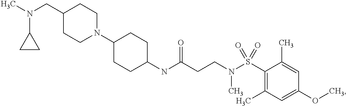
C1(NC(CCN(S(C2=C(C)C=C(OC)C=C2C)(=O)=O)C)=O)CCC(N2CCC(CN(C)C3CC3)CC2)CC1
